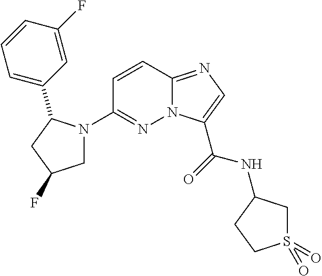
N12C(=NC=C1C(=O)NC1CS(=O)(=O)CC1)C=CC(N1CC(F)CC1C1=CC=CC(F)=C1)=N2
